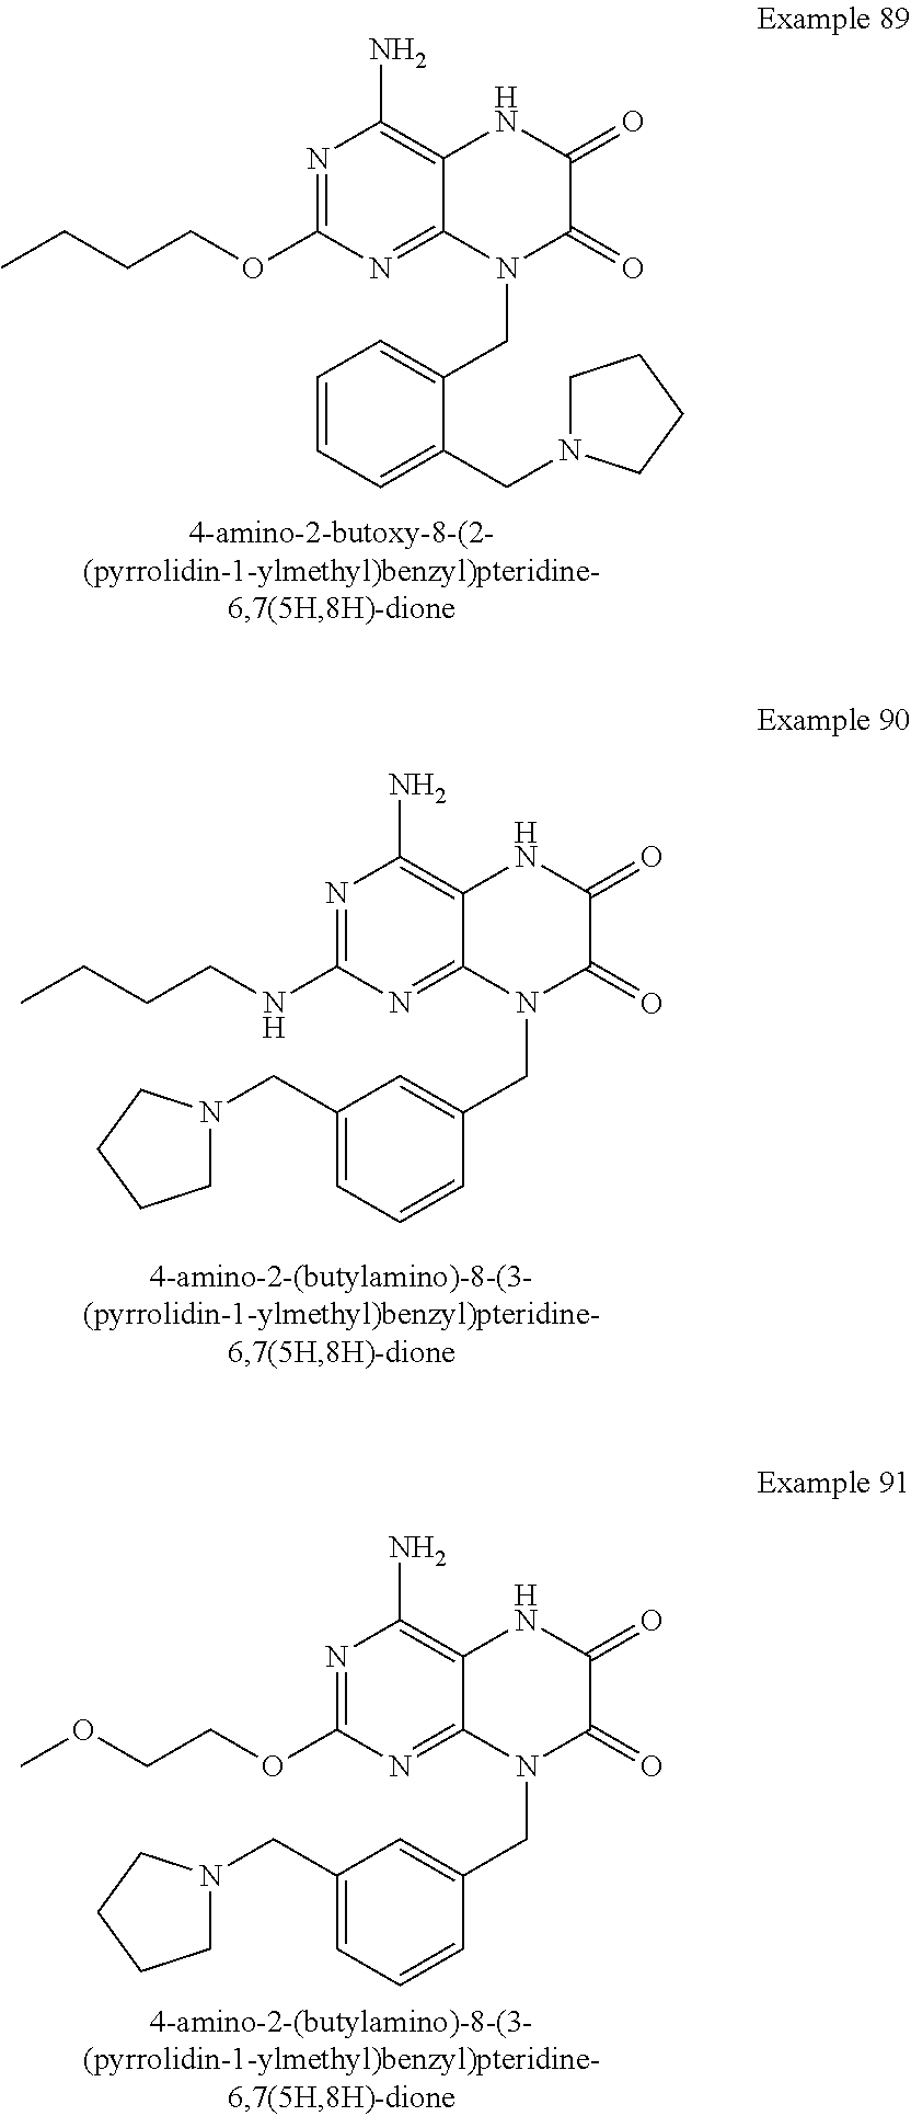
C(COC1=NC(N)=C2C(=N1)N(CC1=CC=CC=C1CN1CCCC1)C(=O)C(=O)N2)CC.C(CNC1=NC(N)=C2C(=N1)N(CC1=CC(CN3CCCC3)=CC=C1)C(=O)C(=O)N2)CC.C(COC1=NC(N)=C2C(=N1)N(CC1=CC(CN3CCCC3)=CC=C1)C(=O)C(=O)N2)OC
